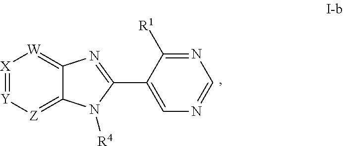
[X]1=[Y][Z]=C2C(=[W]1)N=C(C1=CN=CN=C1[R1])N2[R4]
